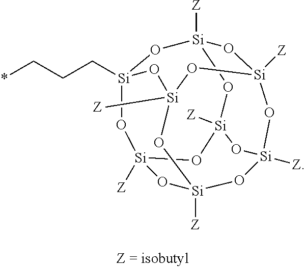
[Si]12(CCC*)O[Si]3([Z])O[Si]4([Z])O[Si]5([Z])O[Si]([Z])(O[Si]([Z])(O1)O[Si]([Z])(O5)O3)O[Si]([Z])(O2)O4
